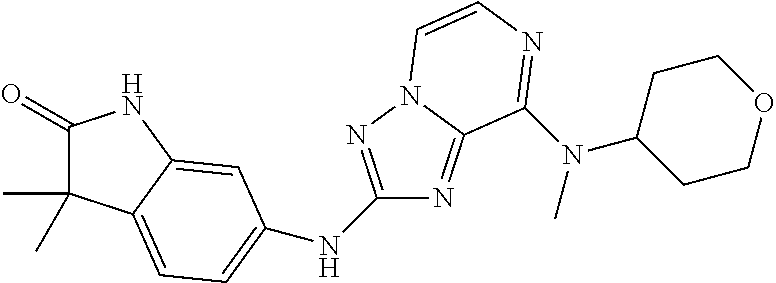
C1(=O)C(C)(C)C2=CC=C(NC3=NN4C(=N3)C(N(C3CCOCC3)C)=NC=C4)C=C2N1
